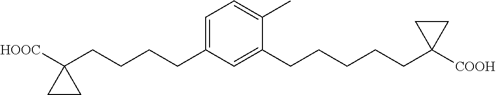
C1=C(CCCCC2([HOOC])CC2)C=C(CCCCCC2([COOH])CC2)C(C)=C1
